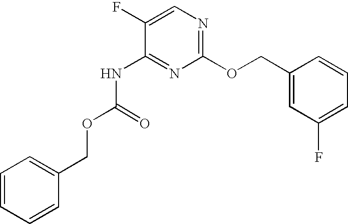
C1(F)=CN=C(OCC2=CC(F)=CC=C2)N=C1NC(OCC1=CC=CC=C1)=O
